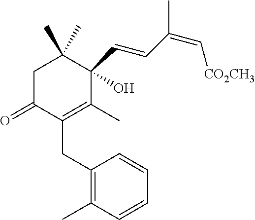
C1C(=O)C(CC2=C(C)C=CC=C2)=C(C)C(C=CC(=C[CO2CH3])C)(O)C1(C)C
